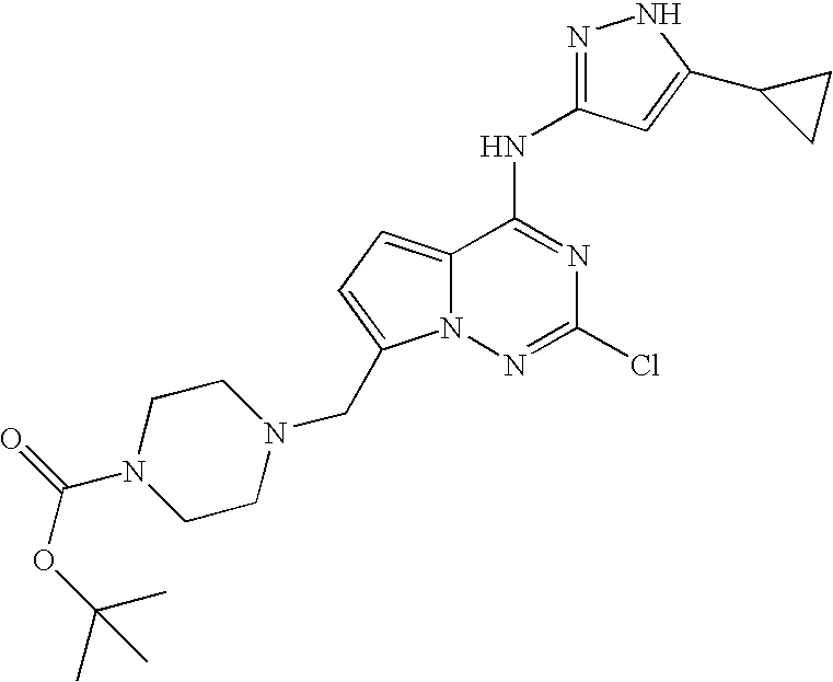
N1=C(NC2=NC(Cl)=NN3C2=CC=C3CN2CCN(C(=O)OC(C)(C)C)CC2)C=C(C2CC2)N1
